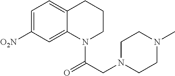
C1=C([O2N])C=C2C(=C1)CCCN2C(CN1CCN(C)CC1)=O
